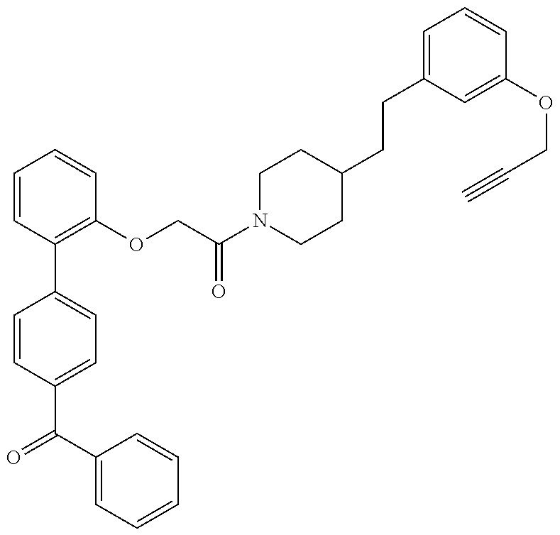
C1=CC(C(C2=CC=CC=C2)=O)=CC=C1C1=C(OCC(N2CCC(CCC3=CC=CC(OCC#C)=C3)CC2)=O)C=CC=C1
